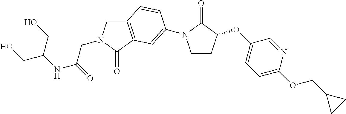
C12=C(C(=O)N(CC(=O)NC(CO)CO)C1)C=C(N1CCC(OC3=CC=C(OCC4CC4)N=C3)C1=O)C=C2
